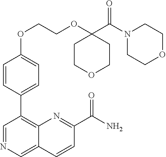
C1(OCCOC2(C(N3CCOCC3)=O)CCOCC2)=CC=C(C2=C3C(=CN=C2)C=CC(C(N)=O)=N3)C=C1
